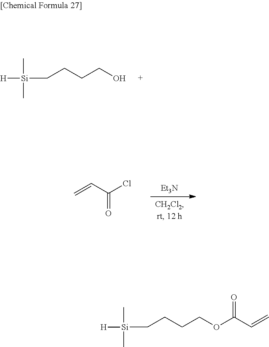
C(CCCO)[Si]([H])(C)C.[Et3N].C=CC(Cl)=O.C(CCCOC(C=C)=O)[Si]([H])(C)C
